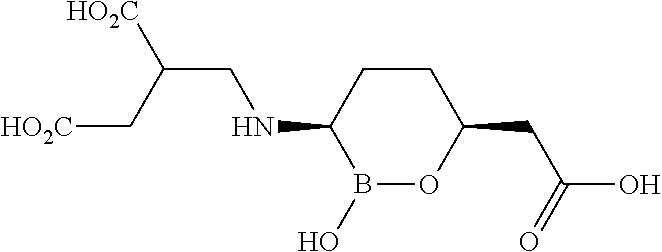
B1(O)OC(CC(O)=O)CCC1NCC(C[HO2C])[HO2C]
